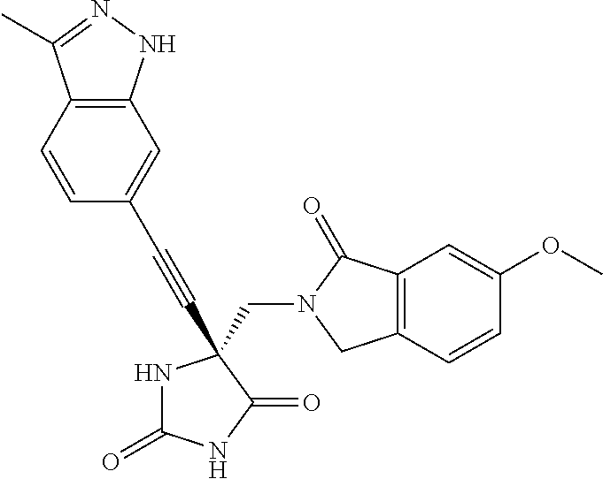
N1C(=O)NC(=O)C1(CN1C(=O)C2=C(C1)C=CC(OC)=C2)C#CC1=CC2=C(C=C1)C(C)=NN2
